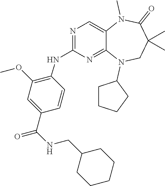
C1=CC(C(NCC2CCCCC2)=O)=CC(OC)=C1NC1=NC=C2C(=N1)N(C1CCCC1)CC(C)(C)C(=O)N2C
